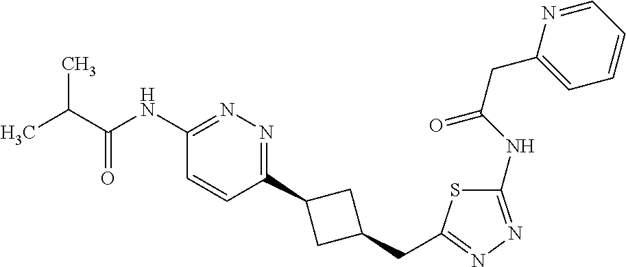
CC(C(NC1=NN=C(C2CC(CC3=NN=C(NC(=O)CC4=CC=CC=N4)S3)C2)C=C1)=O)C
